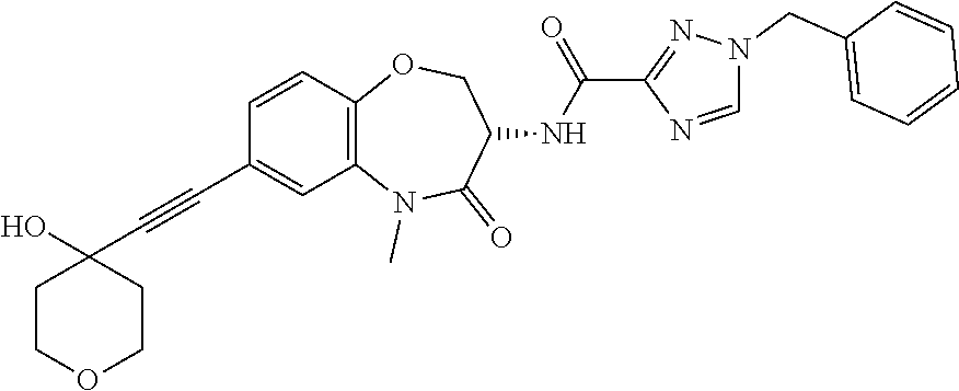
N1(C)C2=C(C=CC(C#CC3(O)CCOCC3)=C2)OCC(NC(C2=NN(CC3=CC=CC=C3)C=N2)=O)C1=O
